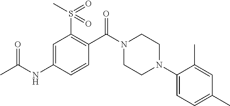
C1=C(NC(C)=O)C=CC(C(N2CCN(C3=CC=C(C)C=C3C)CC2)=O)=C1S(=O)(C)=O
